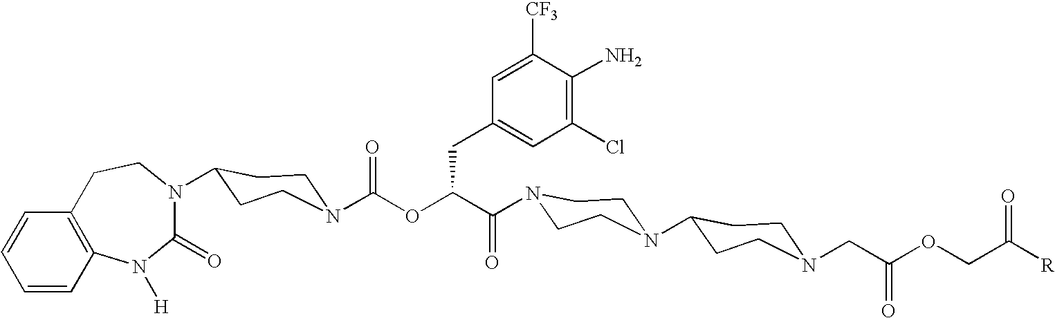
C1(=O)N(C2CCN(C(OC(C(=O)N3CCN(C4CCN(CC(OCC([R])=O)=O)CC4)CC3)CC3=CC(Cl)=C(N)C([CF3])=C3)=O)CC2)CCC2=C(N1[H])C=CC=C2
